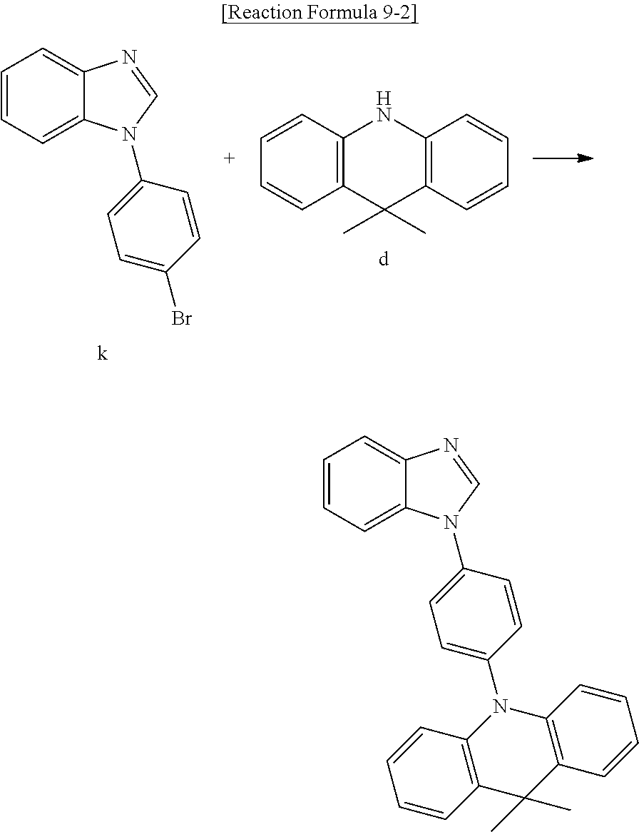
C12=CC=CC=C1N(C1=CC=C(Br)C=C1)C=N2.C1=CC2=C(C=C1)C(C)(C)C1=C(N2)C=CC=C1.C12=CC=CC=C1N(C1=CC=C(N3C4=C(C(C)(C)C5=C3C=CC=C5)C=CC=C4)C=C1)C=N2
